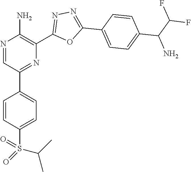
N1=CC(C2=CC=C(S(C(C)C)(=O)=O)C=C2)=NC(C2=NN=C(C3=CC=C(C(C(F)F)N)C=C3)O2)=C1N
